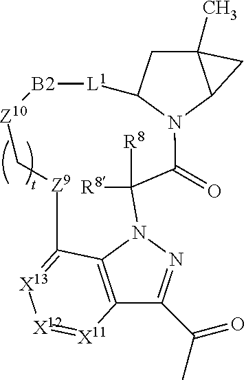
C12(C)CC3N(C1C2)C(=O)C([R8])([R8])N1N=C(C(C)=O)C2=C1C(=[X13][X12]=[X11]2)[Z9]C[Z10][B2][L1]3
